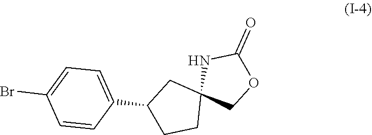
C1(C2=CC=C(Br)C=C2)CCC2(C1)COC(=O)N2
